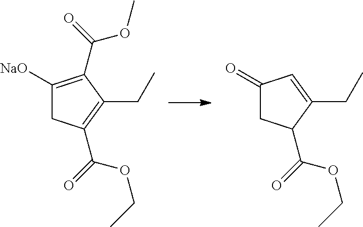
C1([NaO])=C(C(=O)OC)C(CC)=C(C(=O)OCC)C1.C1(=O)CC(C(=O)OCC)C(CC)=C1
